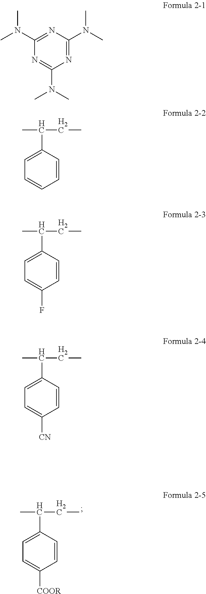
C1=C(C(C)CC)C=CC([COOR])=C1.C1(N(C)C)=NC(N(C)C)=NC(N(C)C)=N1.C1=C(C(C)CC)C=CC=C1.C1=C(C(C)CC)C=CC(F)=C1.C1=C(C(C)CC)C=CC([CN])=C1
